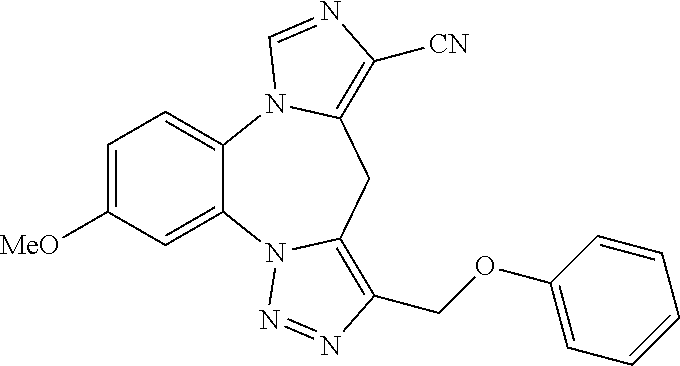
C12=CC=C([MeO])C=C1N1C(=C(COC3=CC=CC=C3)N=N1)CC1=C([CN])N=CN21
